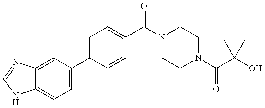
C12=CC=C(C3=CC=C(C(=O)N4CCN(C(=O)C5(O)CC5)CC4)C=C3)C=C1N=CN2
